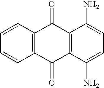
C1=CC2=C(C=C1)C(=O)C1=C(C2=O)C(N)=CC=C1N
